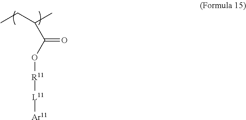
CCC(C)C(O[R11][L11][Ar11])=O
